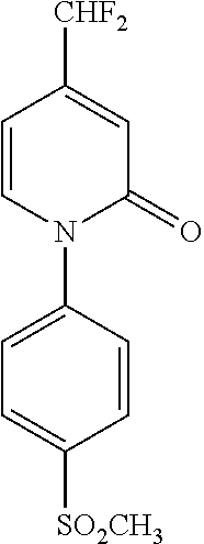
C1=CC([CHF2])=CC(=O)N1C1=CC=C([SO2CH3])C=C1
